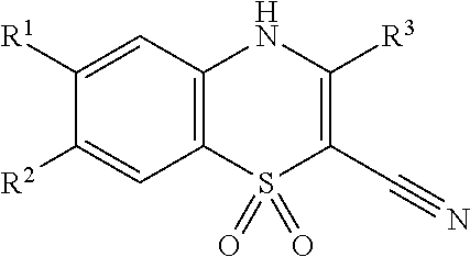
C12=C(S(=O)(=O)C(C#N)=C([R3])N1)C=C([R2])C([R1])=C2
